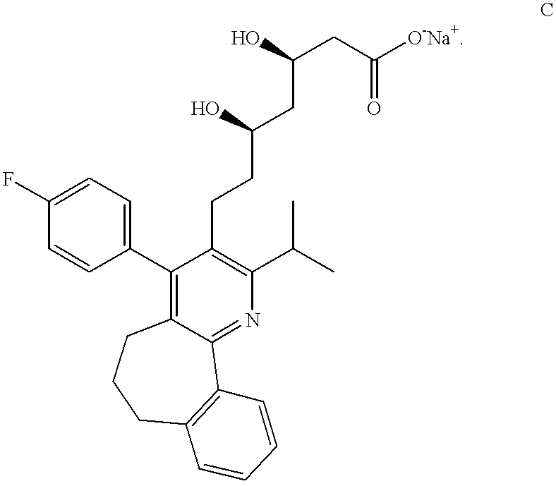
C1(C2=CC=C(F)C=C2)=C2C(=NC(C(C)C)=C1CCC(CC(CC([O-Na+])=O)O)O)C1=C(CCC2)C=CC=C1
